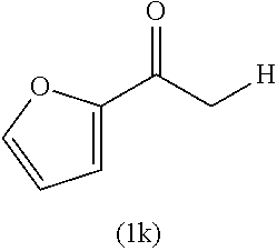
C(C[H])(=O)C1=CC=CO1
